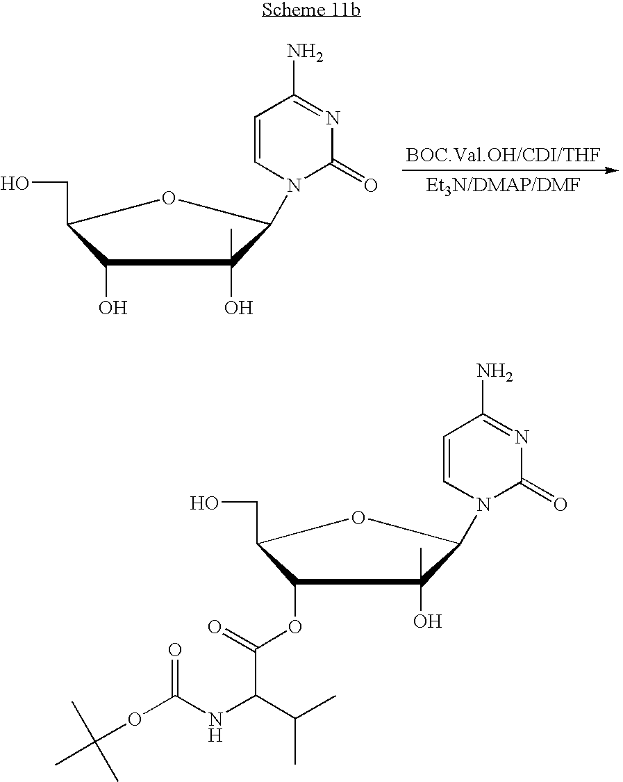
C1(OC(=O)C(C(C)C)NC(OC(C)(C)C)=O)C(CO)OC(N2C(=O)N=C(N)C=C2)C1(O)C.C1(O)C(CO)OC(N2C(=O)N=C(N)C=C2)C1(O)C
